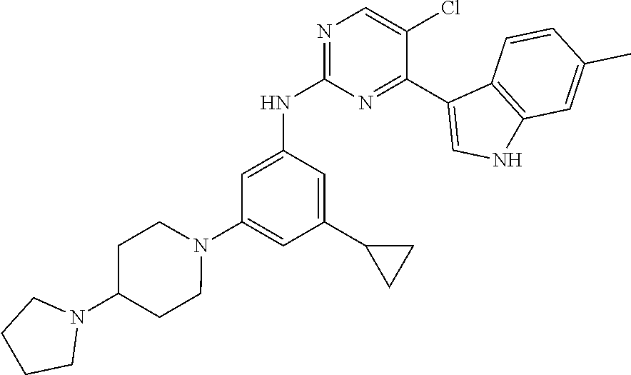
C1=C(NC2=NC=C(Cl)C(C3=CNC4=C3C=CC(C)=C4)=N2)C=C(C2CC2)C=C1N1CCC(N2CCCC2)CC1
